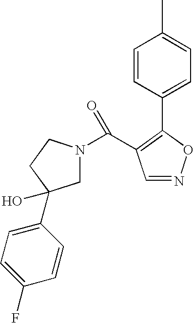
C1=NOC(C2=CC=C(C)C=C2)=C1C(=O)N1CC(C2=CC=C(F)C=C2)(O)CC1
